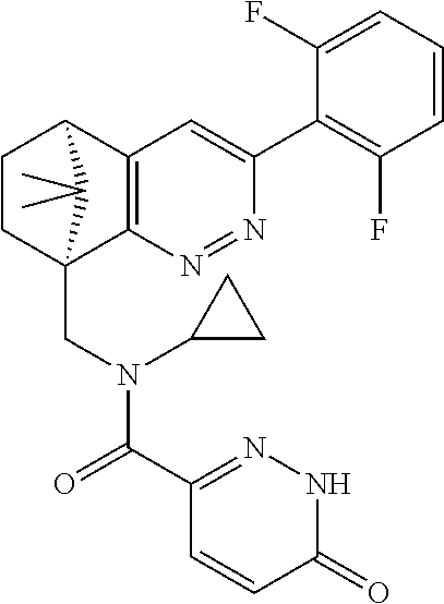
N1=NC2=C(C=C1C1=C(F)C=CC=C1F)C1CCC2(CN(C(C2=NNC(=O)C=C2)=O)C2CC2)C1(C)C
